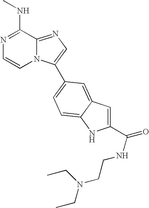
N1=C2N(C(C3=CC=C4C(=C3)C=C(C(=O)NCCN(CC)CC)N4)=C1)C=CN=C2NC
